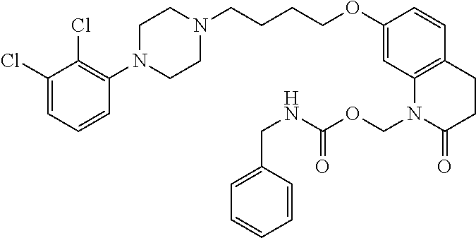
C1(Cl)=CC=CC(N2CCN(CCCCOC3=CC4=C(C=C3)CCC(=O)N4COC(=O)NCC3=CC=CC=C3)CC2)=C1Cl
